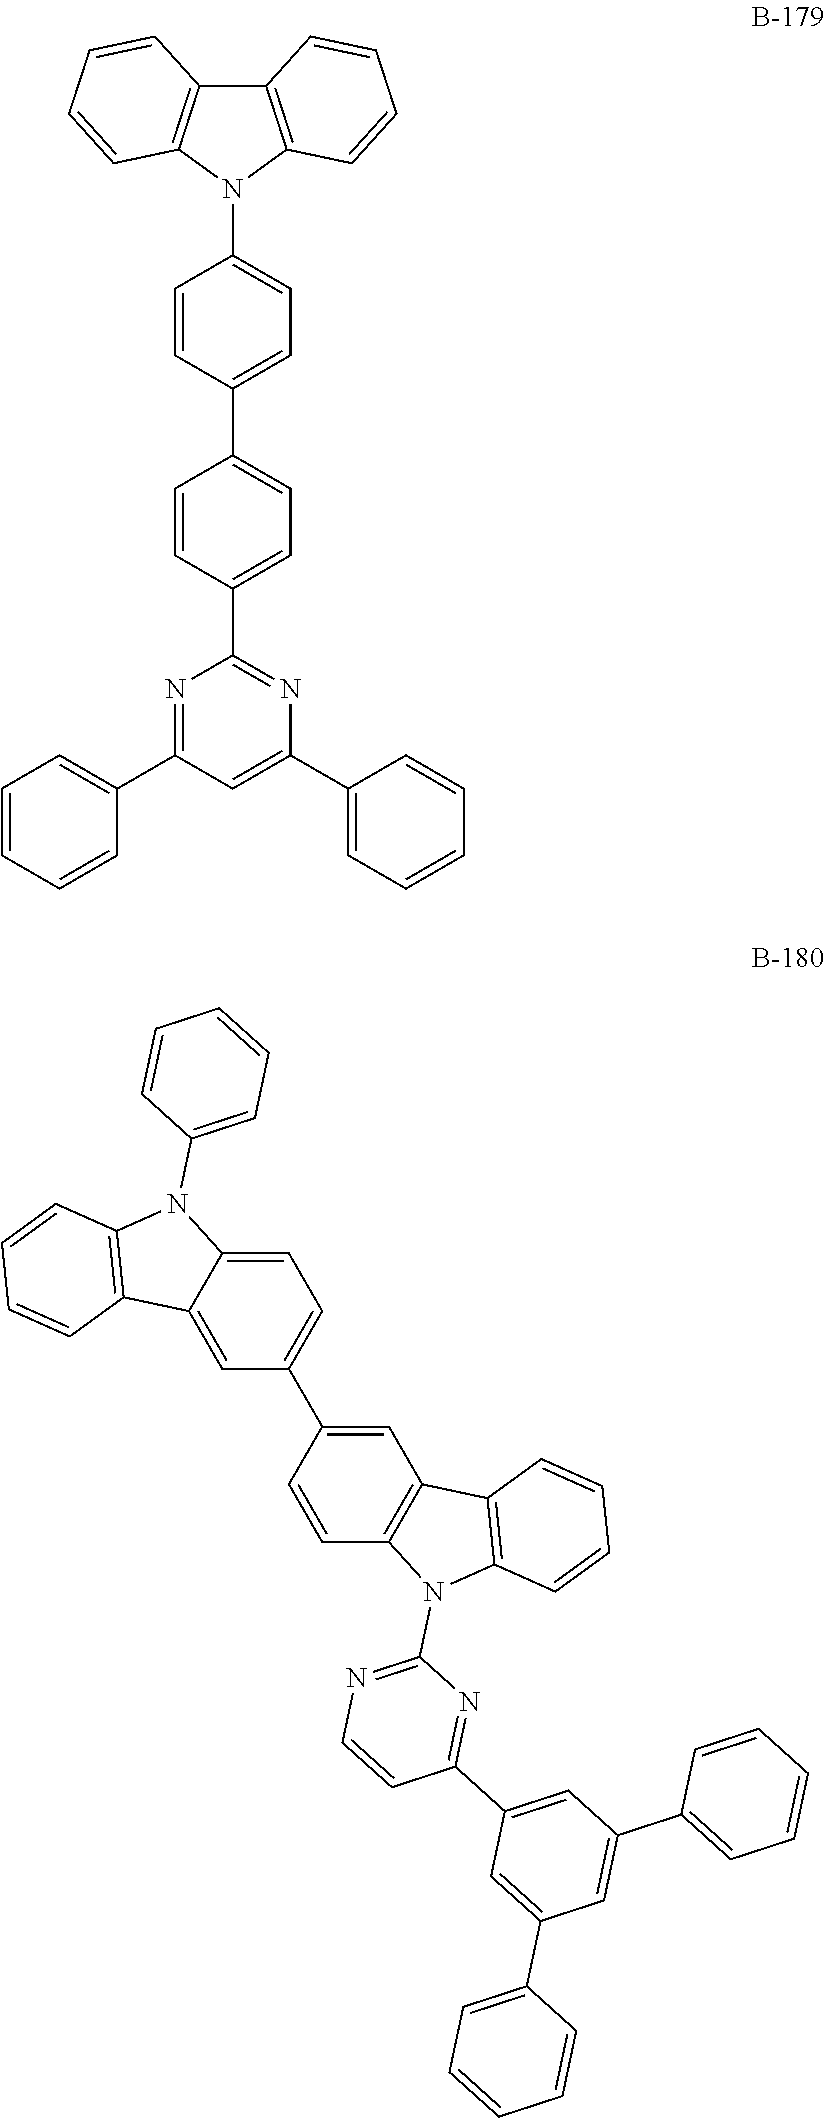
C12=C(N(C3=CC=C(C4=CC=C(C5=NC(C6=CC=CC=C6)=CC(C6=CC=CC=C6)=N5)C=C4)C=C3)C3=C1C=CC=C3)C=CC=C2.C1=C(C2=CC=C3C(=C2)C2=C(N3C3=CC=CC=C3)C=CC=C2)C=CC2=C1C1=C(N2C2=NC=CC(C3=CC(C4=CC=CC=C4)=CC(C4=CC=CC=C4)=C3)=N2)C=CC=C1
